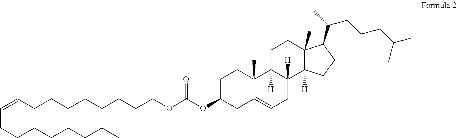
C(CCCCCCOC(OC1CC2=CCC3([H])C([H])(C2(C)CC1)CCC1(C)C3([H])CCC1C(C)CCCC(C)C)=O)CC=CCCCCCCCC
